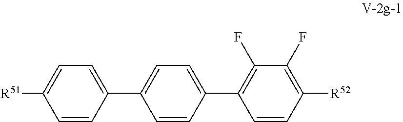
[R51]C1=CC=C(C2=CC=C(C3=C(F)C(F)=C([R52])C=C3)C=C2)C=C1
